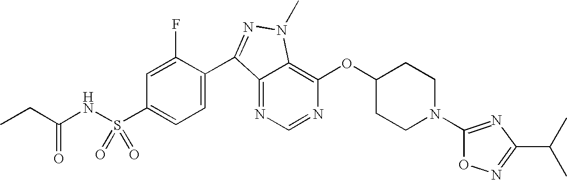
N1=CN=C2C(=C1OC1CCN(C3=NC(C(C)C)=NO3)CC1)N(C)N=C2C1=CC=C(S(NC(CC)=O)(=O)=O)C=C1F
